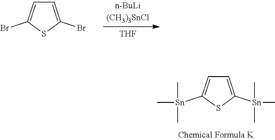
C1=C([Sn](C)(C)C)SC([Sn](C)(C)C)=C1.[THF].C1=C(Br)SC(Br)=C1
